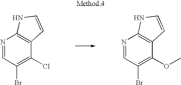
N1=CC(Br)=C(Cl)C2=C1NC=C2.N1=CC(Br)=C(OC)C2=C1NC=C2
